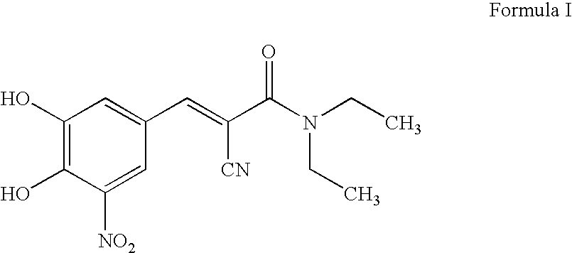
C1(O)=C(O)C([NO2])=CC(C=C(C(N(CC)CC)=O)[CN])=C1
